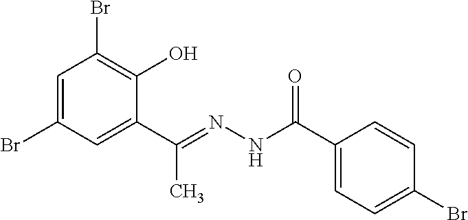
C1=C(Br)C=C(C(C)=NNC(=O)C2=CC=C(Br)C=C2)C(O)=C1Br
